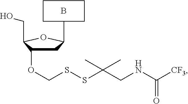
OCC1C(OCSSC(C)(C)CNC([CF3])=O)CC(C2CCCCC2)O1.B
